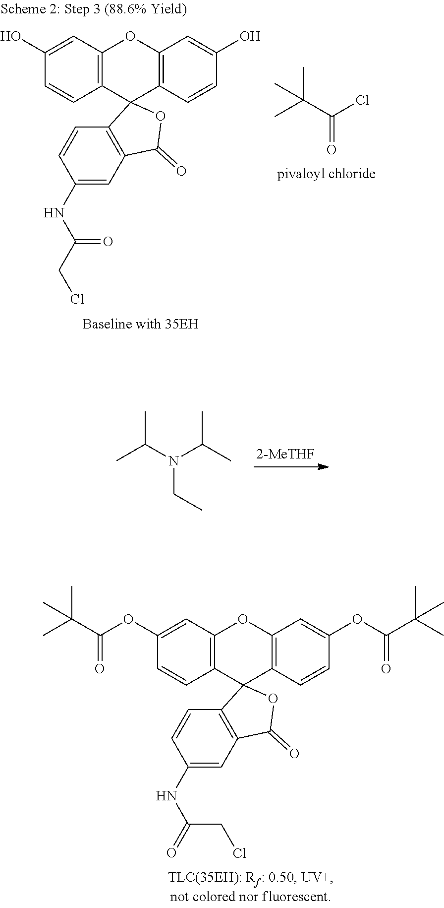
CC(N(C(C)C)CC)C.C1(OC(C(C)(C)C)=O)=CC2=C(C=C1)C1(C3=C(O2)C=C(OC(C(C)(C)C)=O)C=C3)C2=C(C=C(NC(CCl)=O)C=C2)C(=O)O1.CC(C(Cl)=O)(C)C.C1(O)=CC2=C(C=C1)C1(C3=C(O2)C=C(O)C=C3)C2=C(C=C(NC(CCl)=O)C=C2)C(=O)O1
